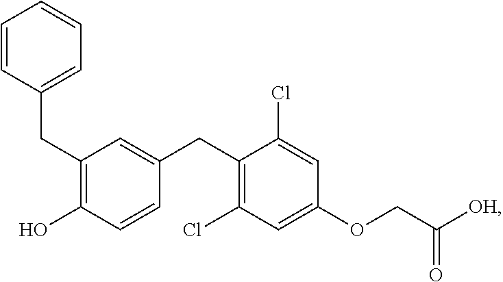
C(C1=C(O)C=CC(CC2=C(Cl)C=C(OCC([OH])=O)C=C2Cl)=C1)C1=CC=CC=C1
